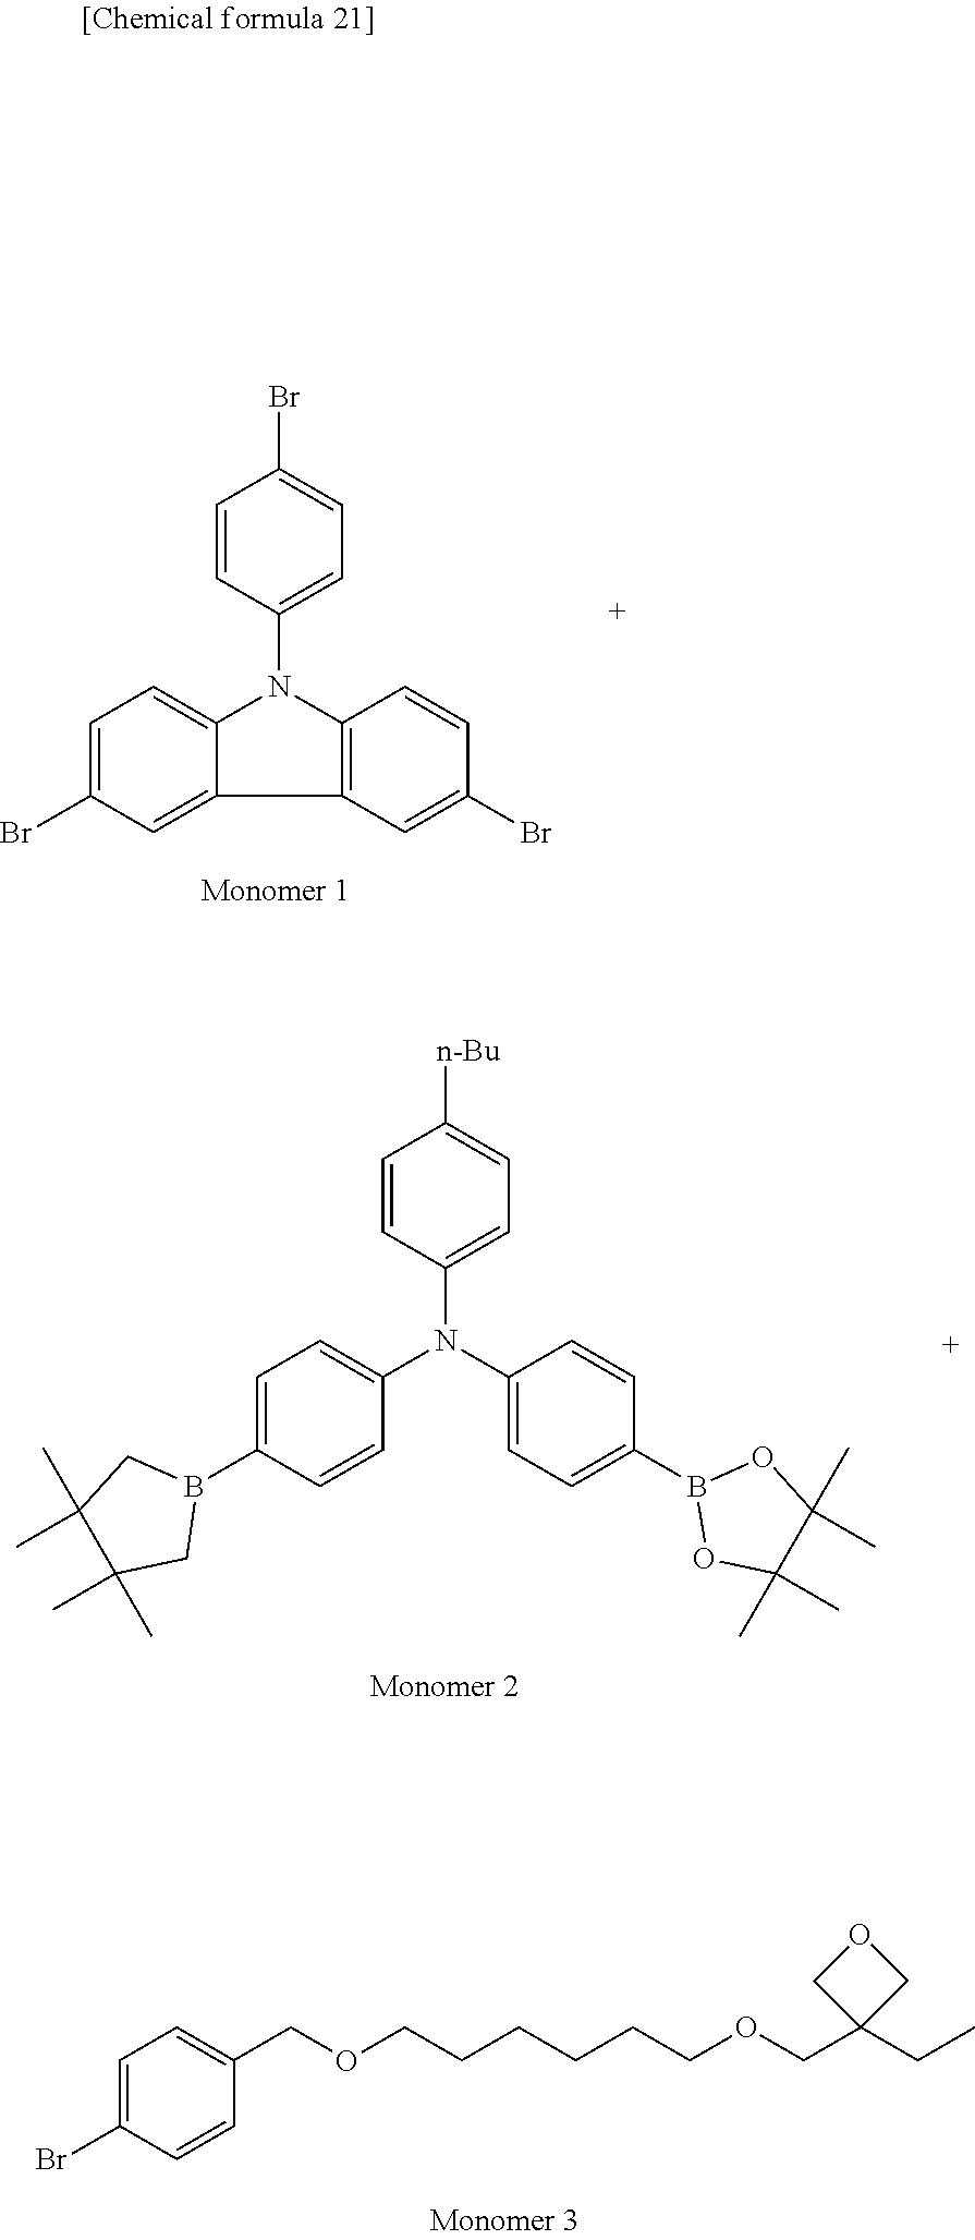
C1=C(Br)C=C2C(=C1)N(C1=CC=C(Br)C=C1)C1=C2C=C(Br)C=C1.C1=C(B2CC(C)(C)C(C)(C)C2)C=CC(N(C2=CC=C(B3OC(C)(C)C(C)(C)O3)C=C2)C2=CC=C([n-Bu])C=C2)=C1.C1=C(Br)C=CC(COCCCCCCOCC2(CC)COC2)=C1
